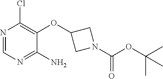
ClC1=C(OC2CN(C(=O)OC(C)(C)C)C2)C(N)=NC=N1
